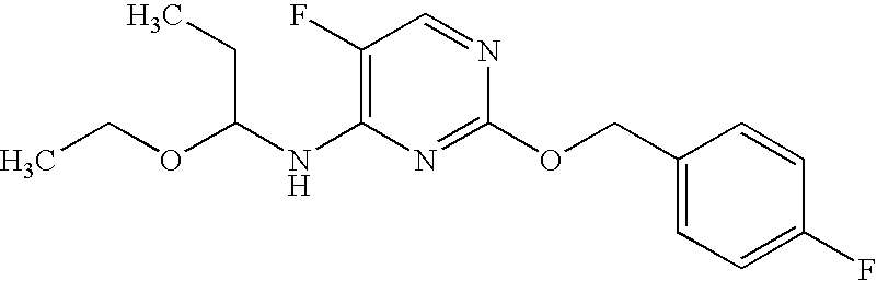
C1(F)=C(NC(OCC)CC)N=C(OCC2=CC=C(F)C=C2)N=C1
